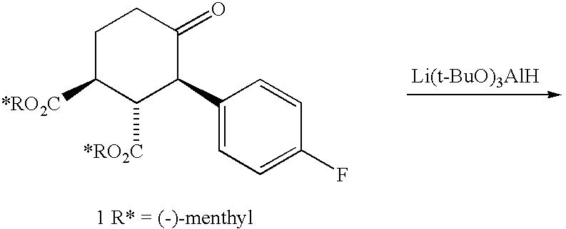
C1C([*RO2C])C([*RO2C])C(C2=CC=C(F)C=C2)C(=O)C1
